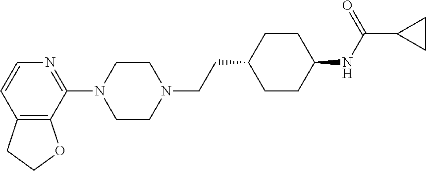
N1=C(N2CCN(CCC3CCC(NC(=O)C4CC4)CC3)CC2)C2=C(C=C1)CCO2
